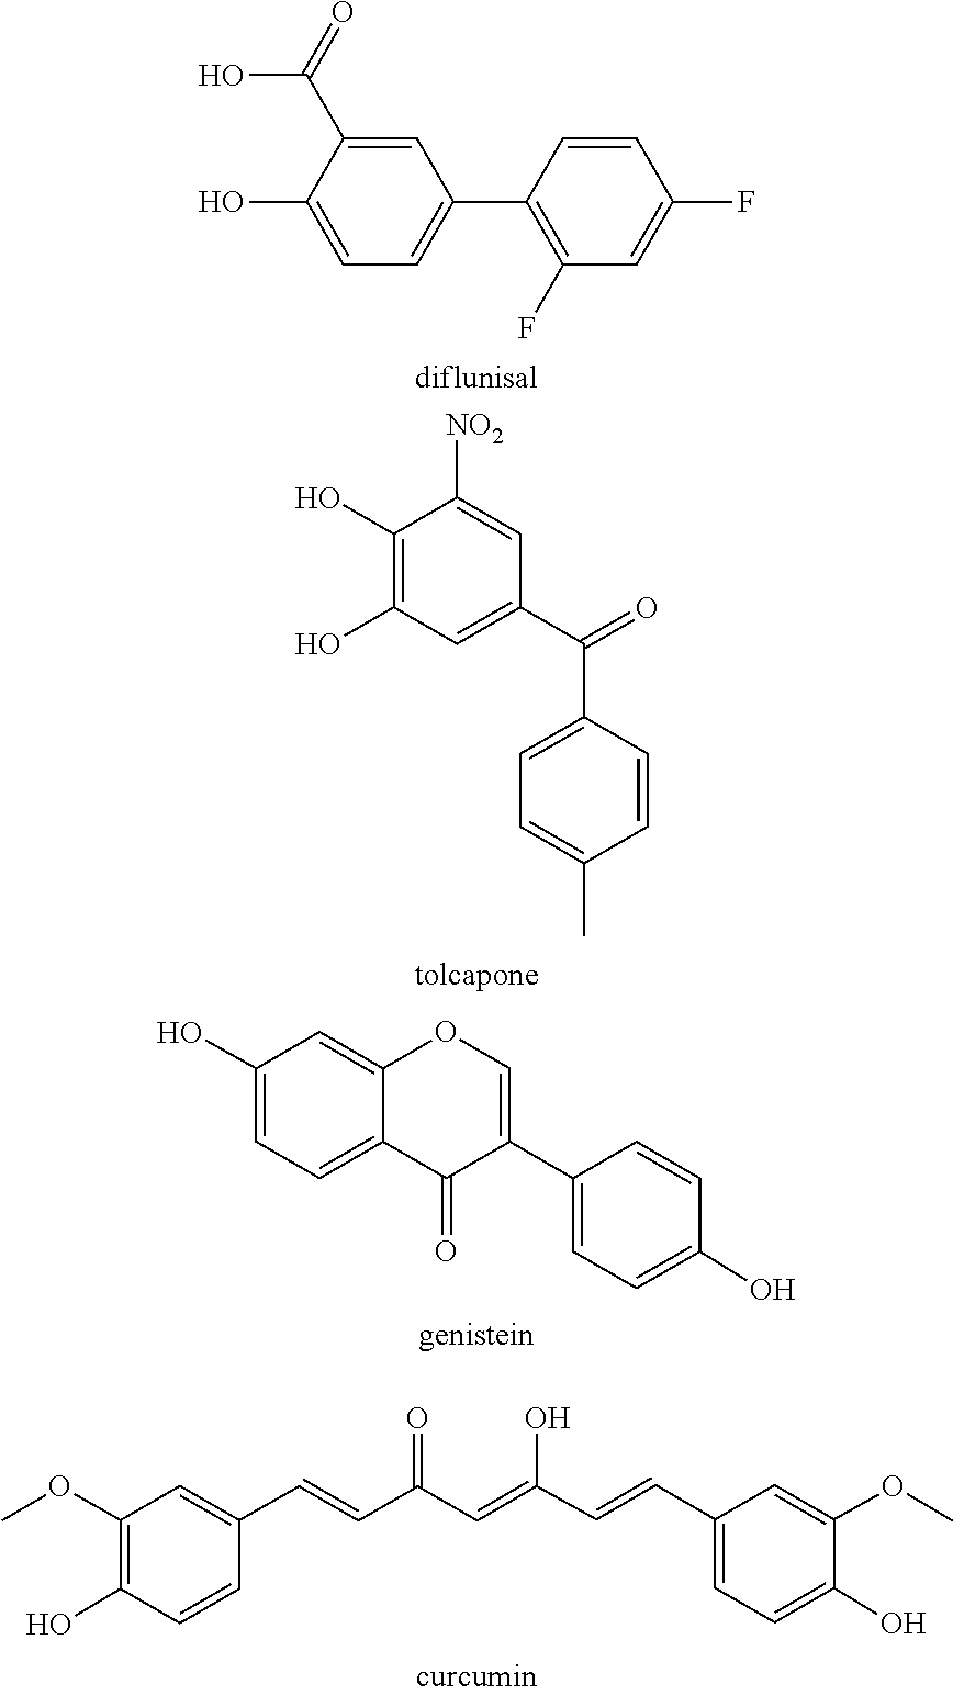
C1(C2=CC=C(O)C(C(O)=O)=C2)=C(F)C=C(F)C=C1.C1=C([NO2])C(O)=C(O)C=C1C(=O)C1=CC=C(C)C=C1.C1(C2=CC=C(O)C=C2)=COC2=CC(O)=CC=C2C1=O.C(C1=CC=C(O)C(OC)=C1)=CC(=CC(C=CC1=CC(OC)=C(O)C=C1)=O)O
